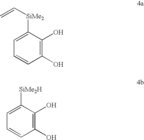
C1(O)=C(O)C([SiMe2]C=C)=CC=C1.C1(O)=C(O)C([SiMe2H])=CC=C1
